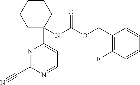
N(C(OCC1=C(F)C=CC=C1)=O)C1(C2=CC=NC(C#N)=N2)CCCCC1
